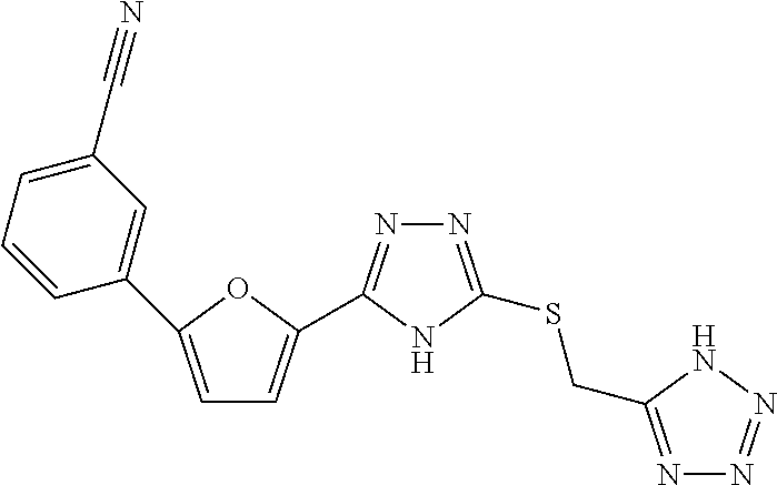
C1(C2=CC=C(C3=NN=C(SCC4=NN=NN4)N3)O2)=CC(C#N)=CC=C1
